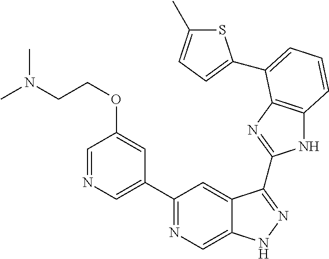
C1(C2=NC=C3C(=C2)C(C2=NC4=C(N2)C=CC=C4C2=CC=C(C)S2)=NN3)=CN=CC(OCCN(C)C)=C1
